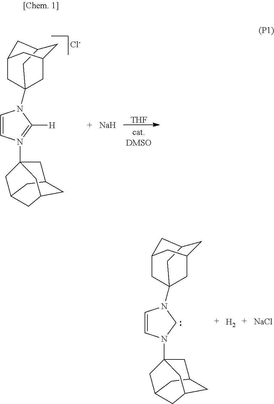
C1=CN(C23CC4CC(CC(C2)C4)C3)=C([H])N1C12CC3CC(C1)CC(C3)C2.[Cl-].[THF].[Na].C1=CN(C23CC4CC(CC(C2)C4)C3)CN1C12CC3CC(C1)CC(C3)C2.[H2].[NaCl]
